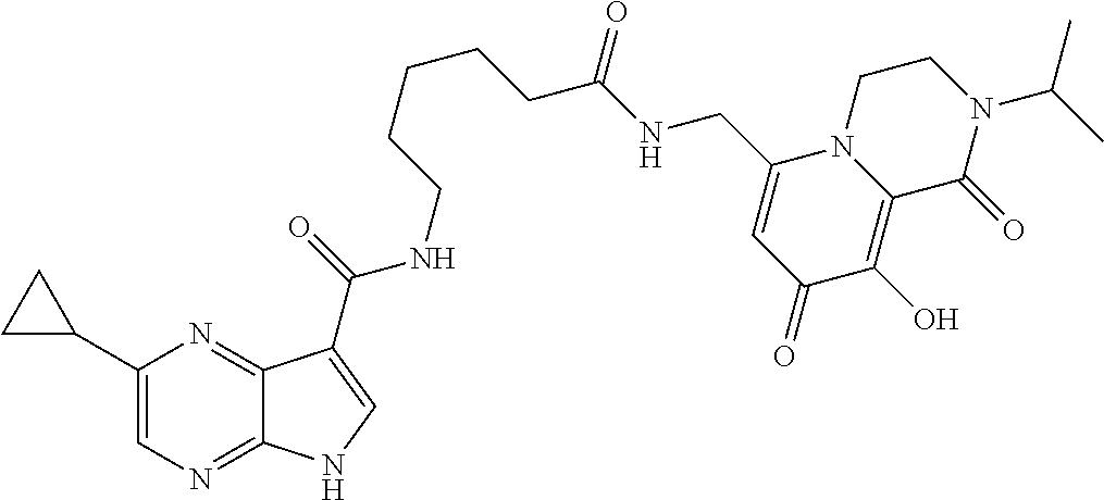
C1(C2CC2)=CN=C2C(=N1)C(C(=O)NCCCCCC(NCC1=CC(=O)C(O)=C3N1CCN(C(C)C)C3=O)=O)=CN2
